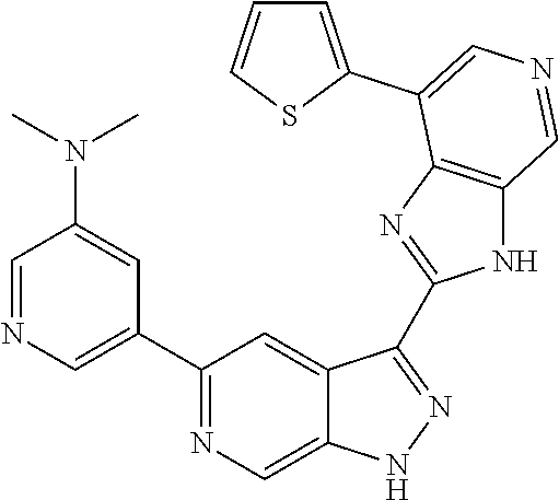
C1(C2=CN=CC(N(C)C)=C2)=NC=C2C(=C1)C(C1=NC3=C(N1)C=NC=C3C1=CC=CS1)=NN2
